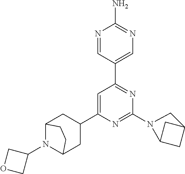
C12N(C3COC3)C(CC(C3=CC(C4=CN=C(N)N=C4)=NC(N4C5CC(C5)C4)=N3)C1)CC2
